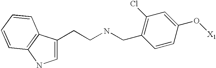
C(C1=C(Cl)C=C(O[X1])C=C1)NCCC1=CNC2=C1C=CC=C2
